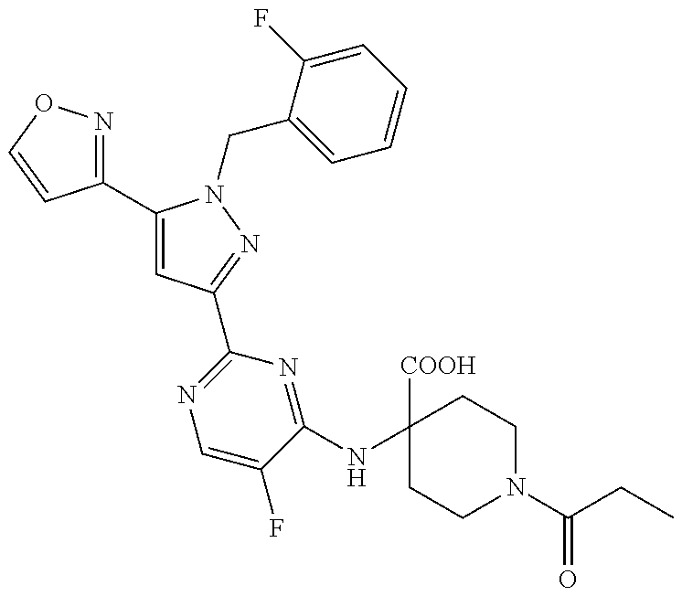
C1(C2=CC(C3=NC=C(F)C(NC4([COOH])CCN(C(CC)=O)CC4)=N3)=NN2CC2=CC=CC=C2F)=NOC=C1
